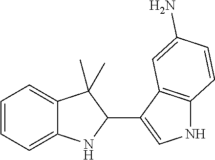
C1=CC=C2C(=C1)C(C)(C)C(C1=CNC3=C1C=C(N)C=C3)N2
